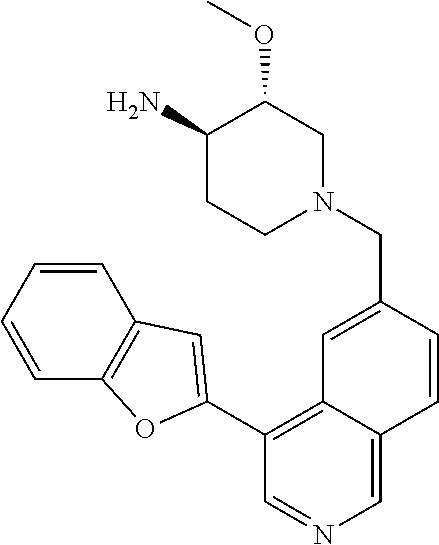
C1(C2=CC3=C(C=CC=C3)O2)=C2C(=CN=C1)C=CC(CN1CCC(N)C(OC)C1)=C2
